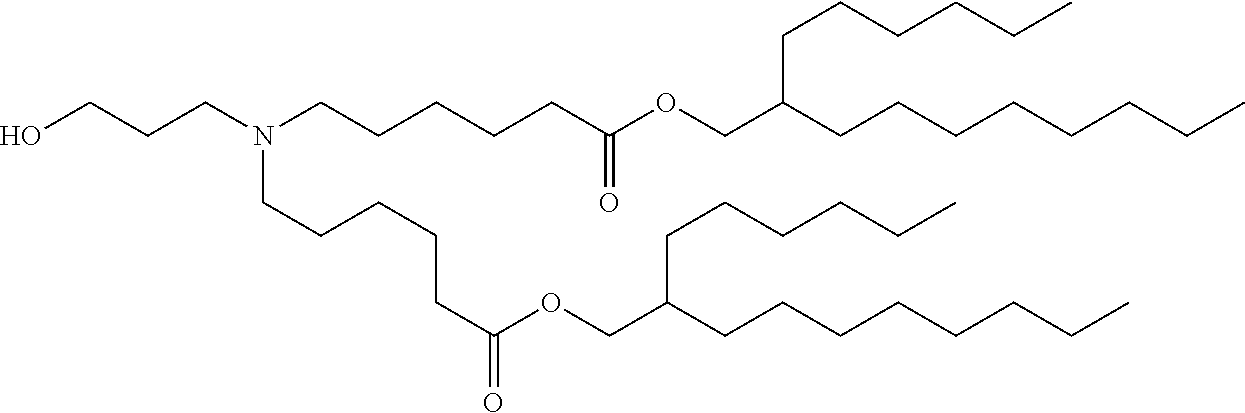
C(CCN(CCCCCC(OCC(CCCCCCCC)CCCCCC)=O)CCCCCC(OCC(CCCCCCCC)CCCCCC)=O)O
